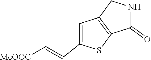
C12=C(SC(C=C[MeOOC])=C1)C(=O)NC2
